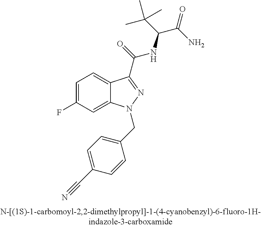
C1=C(F)C=C2C(=C1)C(C(=O)NC(C(C)(C)C)C(=O)N)=NN2CC1=CC=C(C#N)C=C1
